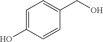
C1=C(O)C=CC(CO)=C1
